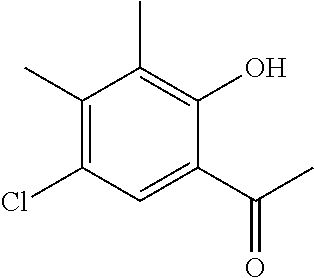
C1(C)=C(Cl)C=C(C(C)=O)C(O)=C1C
